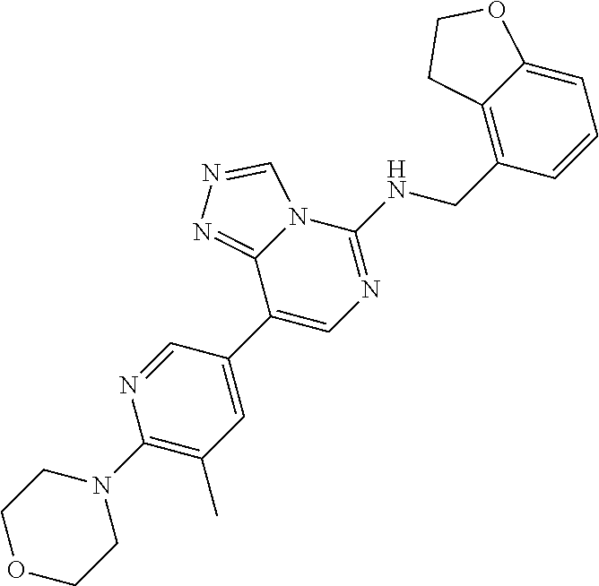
C1(C2=CN=C(NCC3=C4C(=CC=C3)OCC4)N3C2=NN=C3)=CC(C)=C(N2CCOCC2)N=C1
